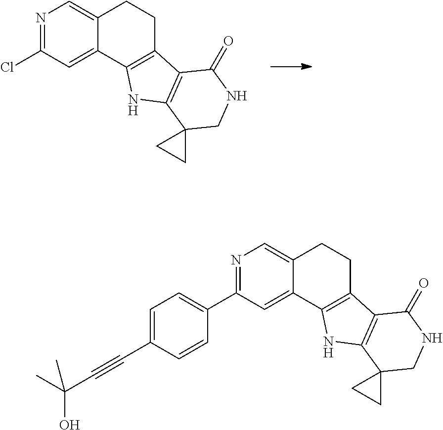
N1=C(Cl)C=C2C(=C1)CCC1=C2NC2=C1C(=O)NCC21CC1.N1=C(C2=CC=C(C#CC(C)(O)C)C=C2)C=C2C(=C1)CCC1=C2NC2=C1C(=O)NCC21CC1
